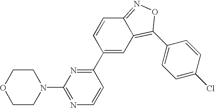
C1(C2=CC3=C(C4=CC=C(Cl)C=C4)ON=C3C=C2)=NC(N2CCOCC2)=NC=C1
